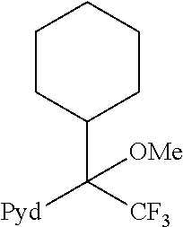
C1(C([CF3])([Pyd])[OMe])CCCCC1
